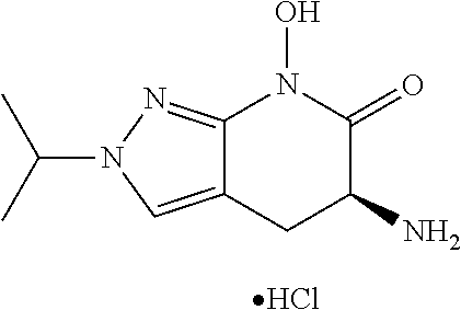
Cl.C(N1C=C2C(=N1)N(O)C(=O)C(N)C2)(C)C
